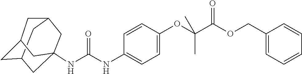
C12CC3CC(NC(NC4=CC=C(OC(C(OCC5=CC=CC=C5)=O)(C)C)C=C4)=O)(C1)CC(C2)C3
